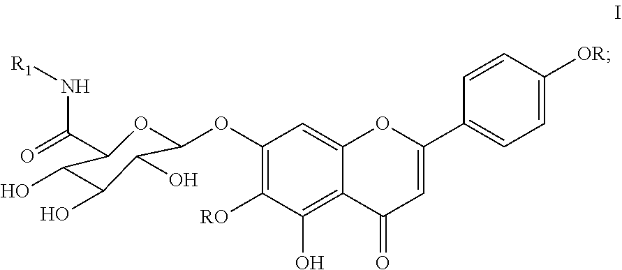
C1(OC2OC(C(=O)N[R1])C(O)C(O)C2O)=C([RO])C(O)=C2C(=C1)OC(C1=CC=C([OR])C=C1)=CC2=O
